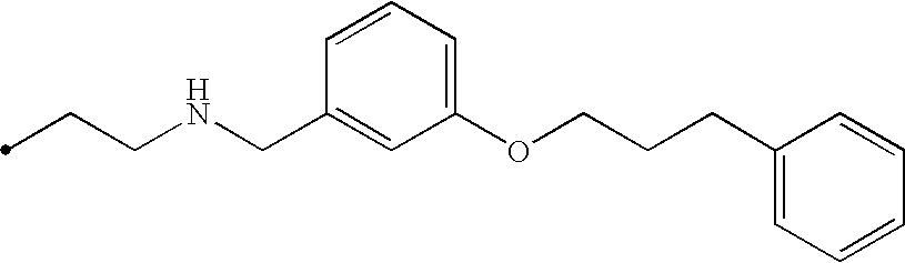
C(CNCC1=CC(OCCCC2=CC=CC=C2)=CC=C1)C
